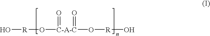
O[R]O[C-A-C](=O)(=O)O[R]O
